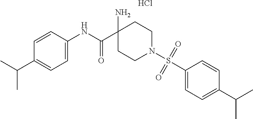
C1=CC(NC(C2(N)CCN(S(C3=CC=C(C(C)C)C=C3)(=O)=O)CC2)=O)=CC=C1C(C)C.Cl
